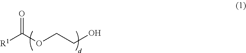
[R1]C(OCCO)=O
